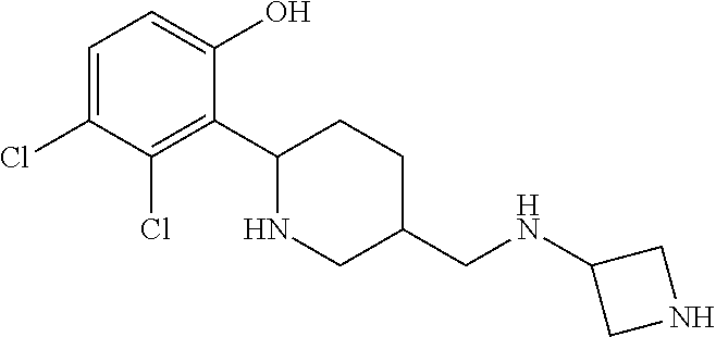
C1=C(Cl)C(Cl)=C(C2NCC(CNC3CNC3)CC2)C(O)=C1
